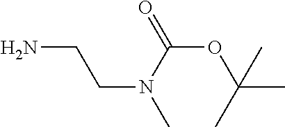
NCCN(C)C(OC(C)(C)C)=O
